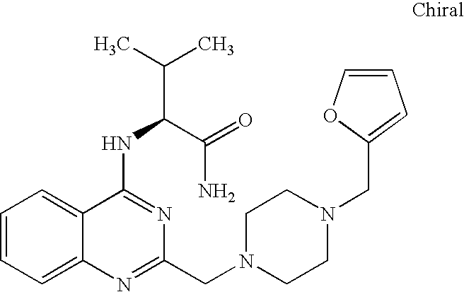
C1=CC=C2C(=C1)C(NC(C(C)C)C(=O)N)=NC(CN1CCN(CC3=CC=CO3)CC1)=N2
